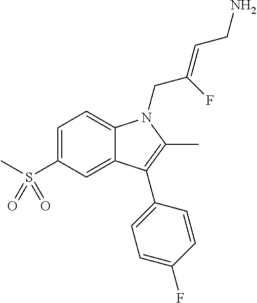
C1=C(S(C)(=O)=O)C=C2C(=C1)N(CC(=CCN)F)C(C)=C2C1=CC=C(F)C=C1
